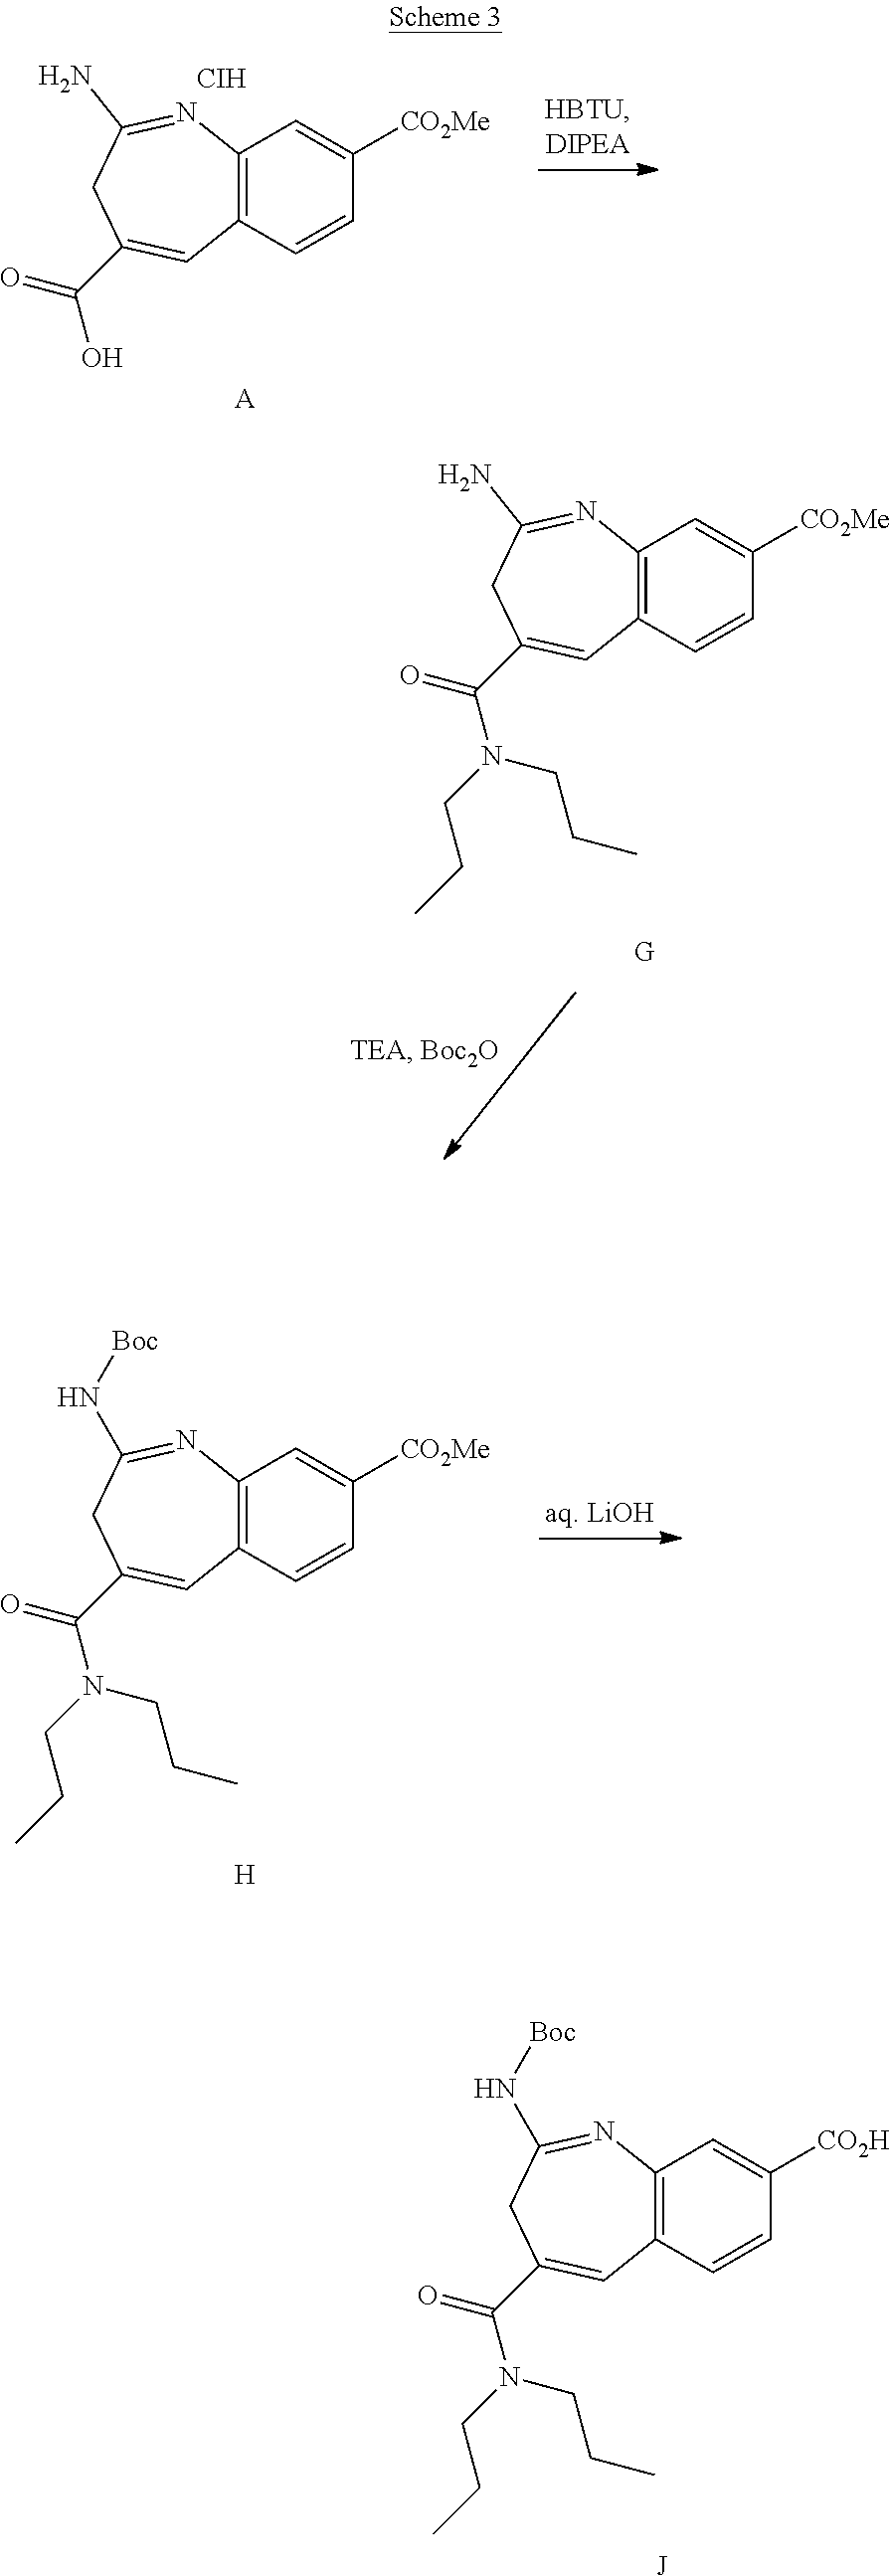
C12=C(C=CC([CO2H])=C1)C=C(C(N(CCC)CCC)=O)CC(N[Boc])=N2.[J].C12=C(C=CC([CO2Me])=C1)C=C(C(O)=O)CC(N)=N2.[A].[CIH].C12=C(C=CC([CO2Me])=C1)C=C(C(N(CCC)CCC)=O)CC(N)=N2.C12=C(C=CC([CO2Me])=C1)C=C(C(N(CCC)CCC)=O)CC(N[Boc])=N2.[H]
